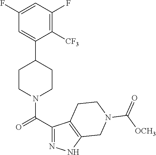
C1(F)=CC(F)=C([CF3])C(C2CCN(C(C3=NNC4=C3CCN(C([OCH3])=O)C4)=O)CC2)=C1
